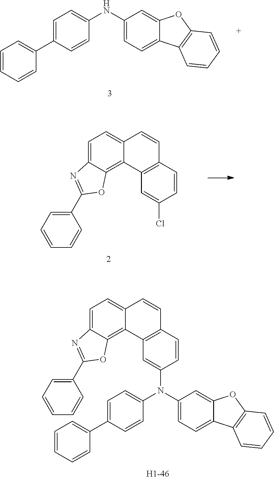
C1=C2C(=C3C(=C1)C=CC1=C3C=C(N(C3=CC=C(C4=CC=CC=C4)C=C3)C3=CC=C4C(=C3)OC3=C4C=CC=C3)C=C1)OC(C1=CC=CC=C1)=N2.C1=C(C2=CC=CC=C2)C=CC(NC2=CC=C3C(=C2)OC2=C3C=CC=C2)=C1.C1=C2C(=C3C(=C1)C=CC1=C3C=C(Cl)C=C1)OC(C1=CC=CC=C1)=N2
